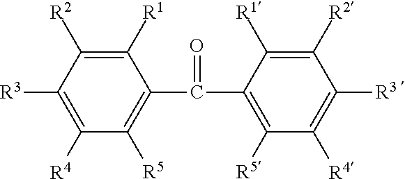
C1([R1])=C([R2])C([R3])=C([R4])C([R5])=C1C(C1=C([R5])C([R4])=C([R3 ])C([R2])=C1[R1])=O
